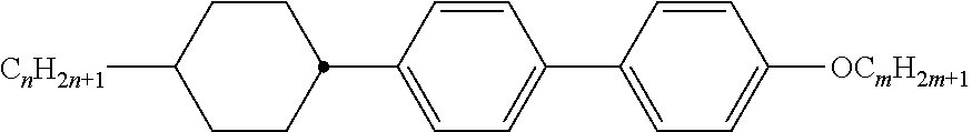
C1CC(C2=CC=C(C3=CC=C([OCmH2m+1])C=C3)C=C2)CCC1[CnH2n+1]
